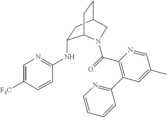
C1=C([F3C])C=CC(NC2CC3CCC2N(C(C2=C(C4=NC=CC=C4)C=C(C)C=N2)=O)C3)=N1
